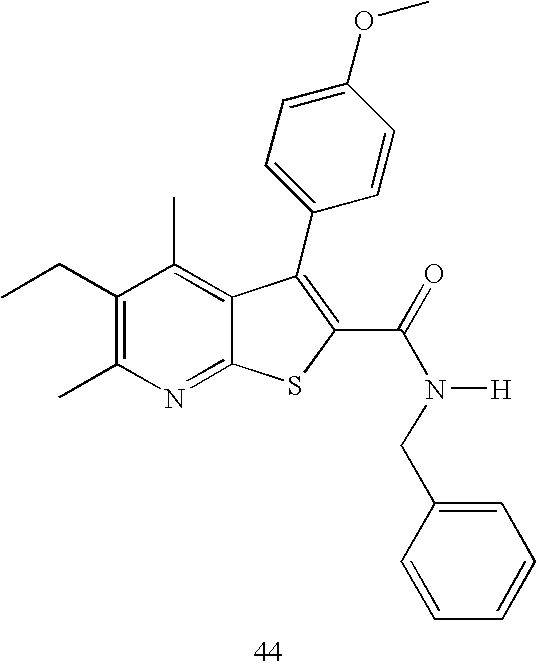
C1(CC)=C(C)N=C2C(=C1C)C(C1=CC=C(OC)C=C1)=C(C(=O)N(CC1=CC=CC=C1)[H])S2
